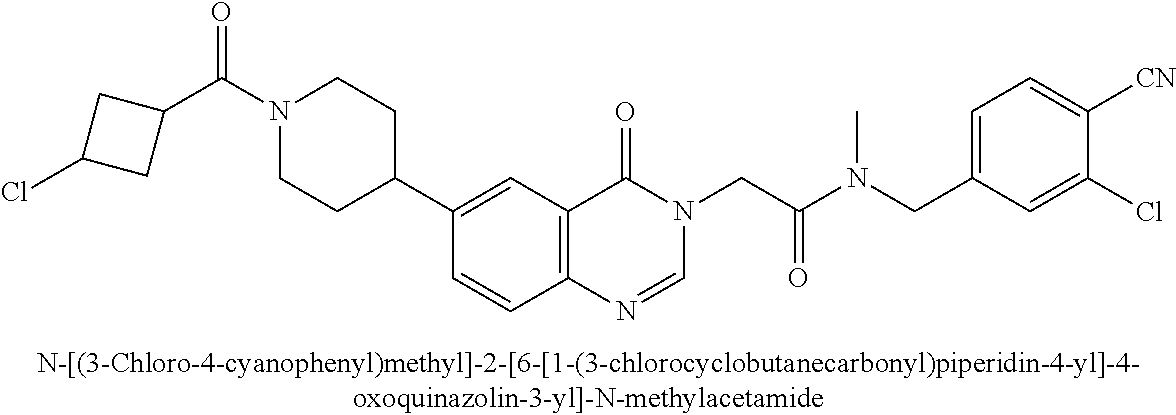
C1(C(N2CCC(C3=CC4=C(C=C3)N=CN(CC(N(CC3=CC=C([CN])C(Cl)=C3)C)=O)C4=O)CC2)=O)CC(Cl)C1
